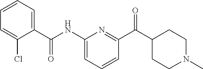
C1(NC(C2=CC=CC=C2Cl)=O)=CC=CC(C(C2CCN(C)CC2)=O)=N1
